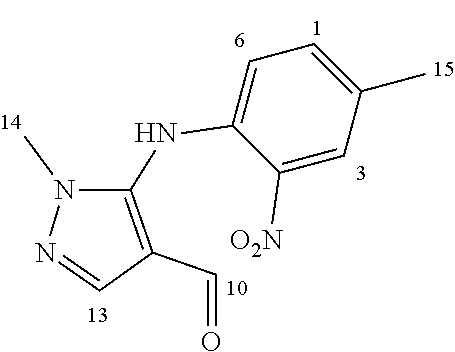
C1([O2N])=CC(C)=CC=C1NC1=C(C=O)C=NN1C
